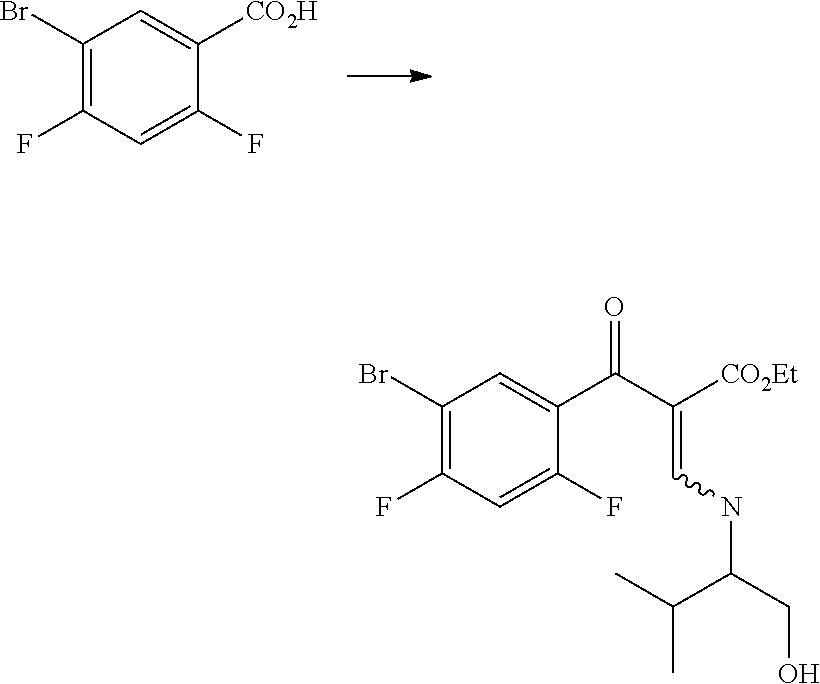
C1(Br)=C(F)C=C(F)C([CO2H])=C1.C1(Br)=C(F)C=C(F)C(C(C([CO2Et])=CNC(CO)C(C)C)=O)=C1
